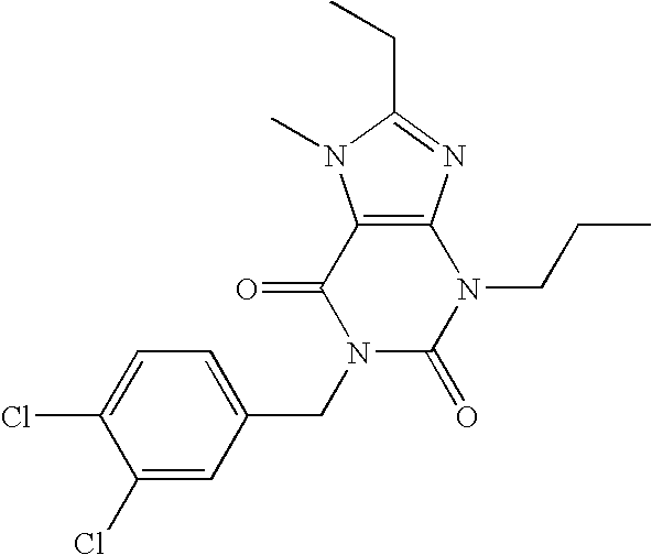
C12=C(N=C(CC)N1C)N(CCC)C(=O)N(CC1=CC=C(Cl)C(Cl)=C1)C2=O
